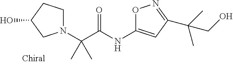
N1(C(C(NC2=CC(C(C)(C)CO)=NO2)=O)(C)C)CCC(O)C1
